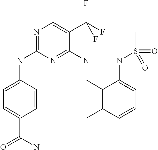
N(C1=NC=C(C(F)(F)F)C(NCC2=C(C)C=CC=C2NS(=O)(C)=O)=N1)C1=CC=C(C(N)=O)C=C1
